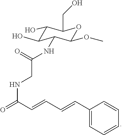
C1(O)C(O)C(NC(CNC(=O)C=CC=CC2=CC=CC=C2)=O)C(OC)OC1CO
